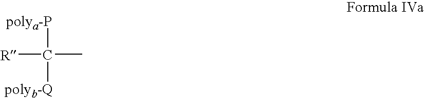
[R]C(C)([polya-P])[polyb-Q]
